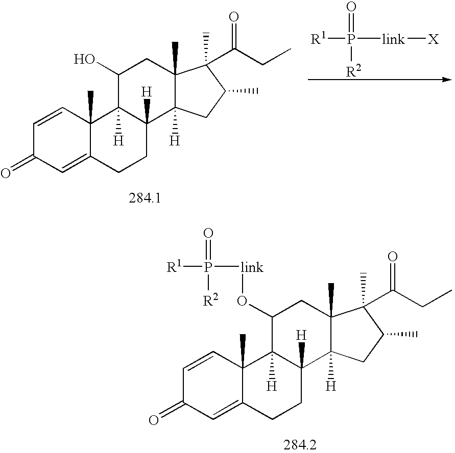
C1=CC2(C)C(=CC1=O)CCC1([H])C2([H])C(O)CC2(C)C1([H])CC(C)C2(C)C(=O)CC.[R1]P([link][X])(=O)[R2].C1=CC2(C)C(=CC1=O)CCC1([H])C2([H])C(O[link]P([R1])(=O)[R2])CC2(C)C1([H])CC(C)C2(C)C(=O)CC
